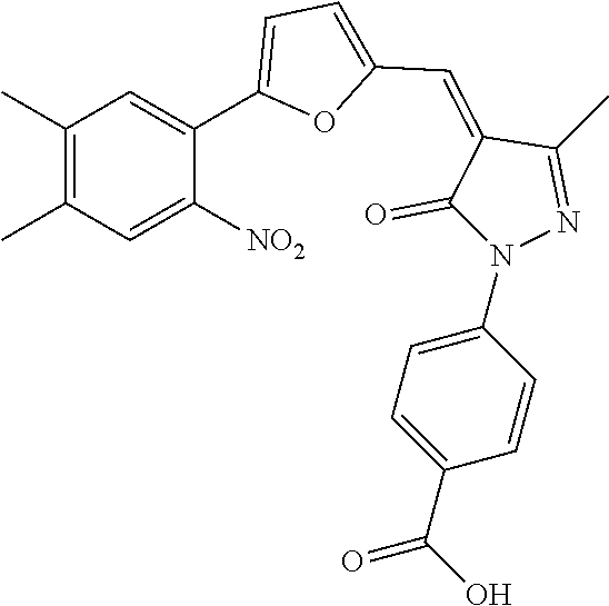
C1(C)=C(C)C=C([NO2])C(C2=CC=C(C=C3C(=O)N(C4=CC=C(C(O)=O)C=C4)N=C3C)O2)=C1
